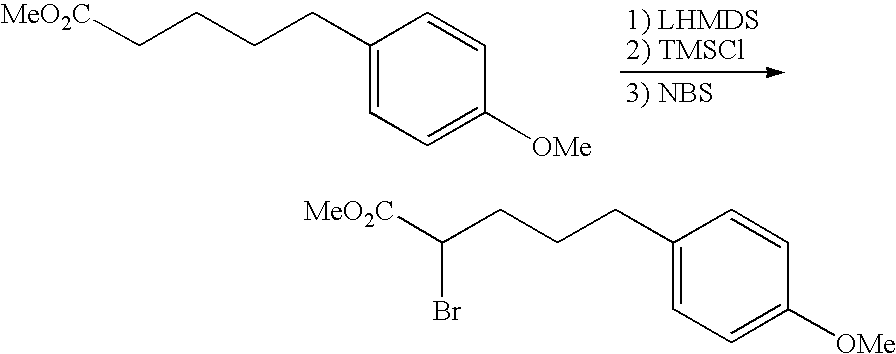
C1(CCCC[MeO2C])=CC=C([OMe])C=C1.C1(CCCC([MeO2C])Br)=CC=C([OMe])C=C1
